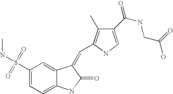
C1(S(NC)(=O)=O)=CC=C2C(=C1)C(=CC1=C(C)C(C(NCC(O)=O)=O)=CN1)C(=O)N2
